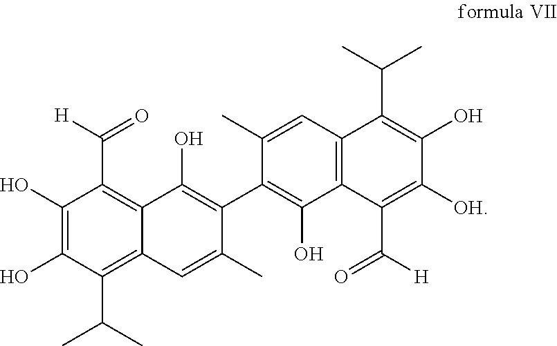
C1(O)=C(O)C(C(C)C)=C2C(=C1C([H])=O)C(O)=C(C1=C(O)C3=C(C=C1C)C(C(C)C)=C(O)C([OH])=C3C(=O)[H])C(C)=C2
